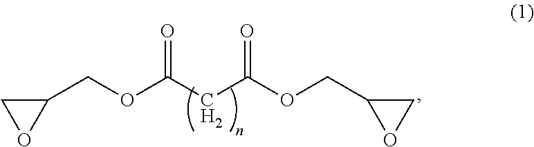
C1(COC(CC(OCC2OC2)=O)=O)CO1
